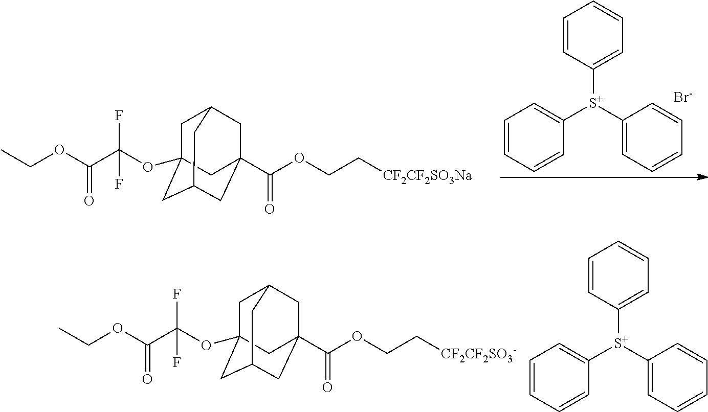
C1([S+](C2=CC=CC=C2)C2=CC=CC=C2)=CC=CC=C1.[Br-].C1C2(OC(C(OCC)=O)(F)F)CC3CC(C(=O)OCC[CF2CF2SO3Na])(CC1C3)C2.C1([S+](C2=CC=CC=C2)C2=CC=CC=C2)=CC=CC=C1.C1C2(OC(C(OCC)=O)(F)F)CC3CC(C(=O)OCC[CF2CF2SO3-])(CC1C3)C2
